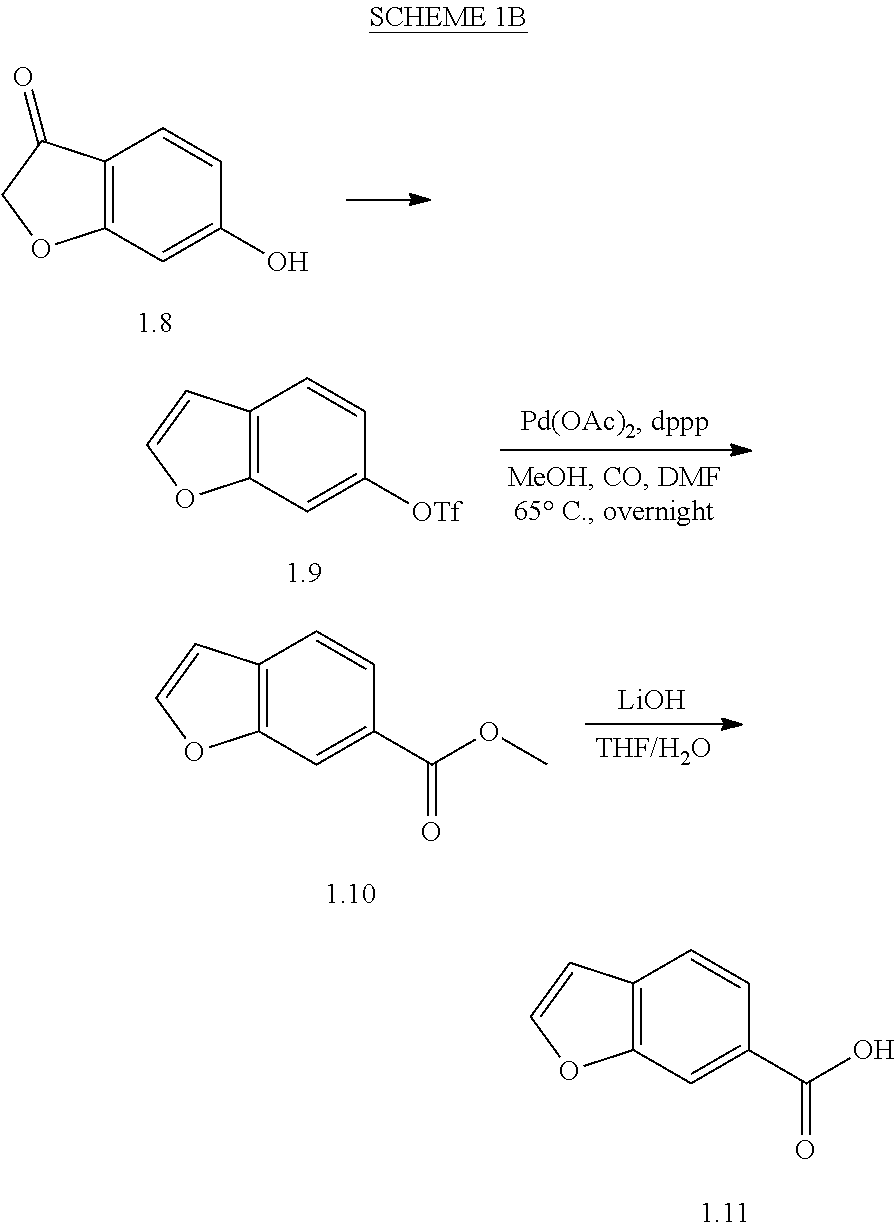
C12=C(C=C(O)C=C1)OCC2=O.C12=C(C=C([OTf])C=C1)OC=C2.C12=C(C=C(C(OC)=O)C=C1)OC=C2.[LiOH].C12=C(C=C(C(O)=O)C=C1)OC=C2
